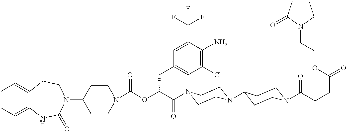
C1=CC=C2C(=C1)CCN(C1CCN(C(OC(C(=O)N3CCN(C4CCN(C(=O)CCC(=O)OCCN5CCCC5=O)CC4)CC3)CC3=CC(Cl)=C(N)C(C(F)(F)F)=C3)=O)CC1)C(=O)N2
